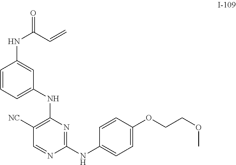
C1=CC=C(NC2=C([NC])C=NC(NC3=CC=C(OCCOC)C=C3)=N2)C=C1NC(=O)C=C
